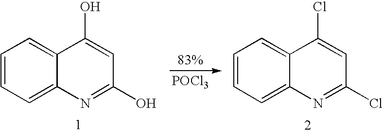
C1=CC=C2C(=C1)C(O)=CC(O)=N2.C1=CC=C2C(=C1)C(Cl)=CC(Cl)=N2.[POCl3]
